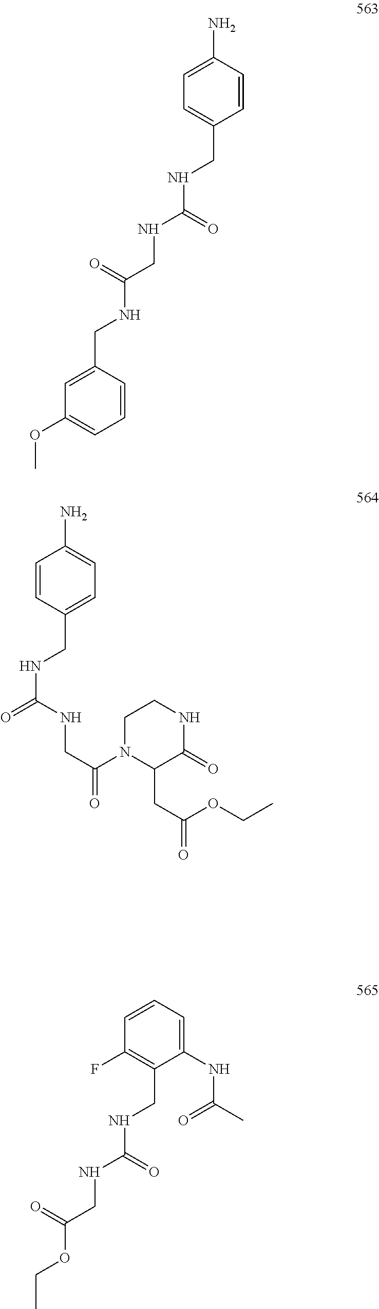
C1=CC(N)=CC=C1CNC(NCC(NCC1=CC(OC)=CC=C1)=O)=O.C1=CC(CNC(NCC(N2C(CC(OCC)=O)C(=O)NCC2)=O)=O)=CC=C1N.C1(NC(=O)C)=CC=CC(F)=C1CNC(NCC(OCC)=O)=O
